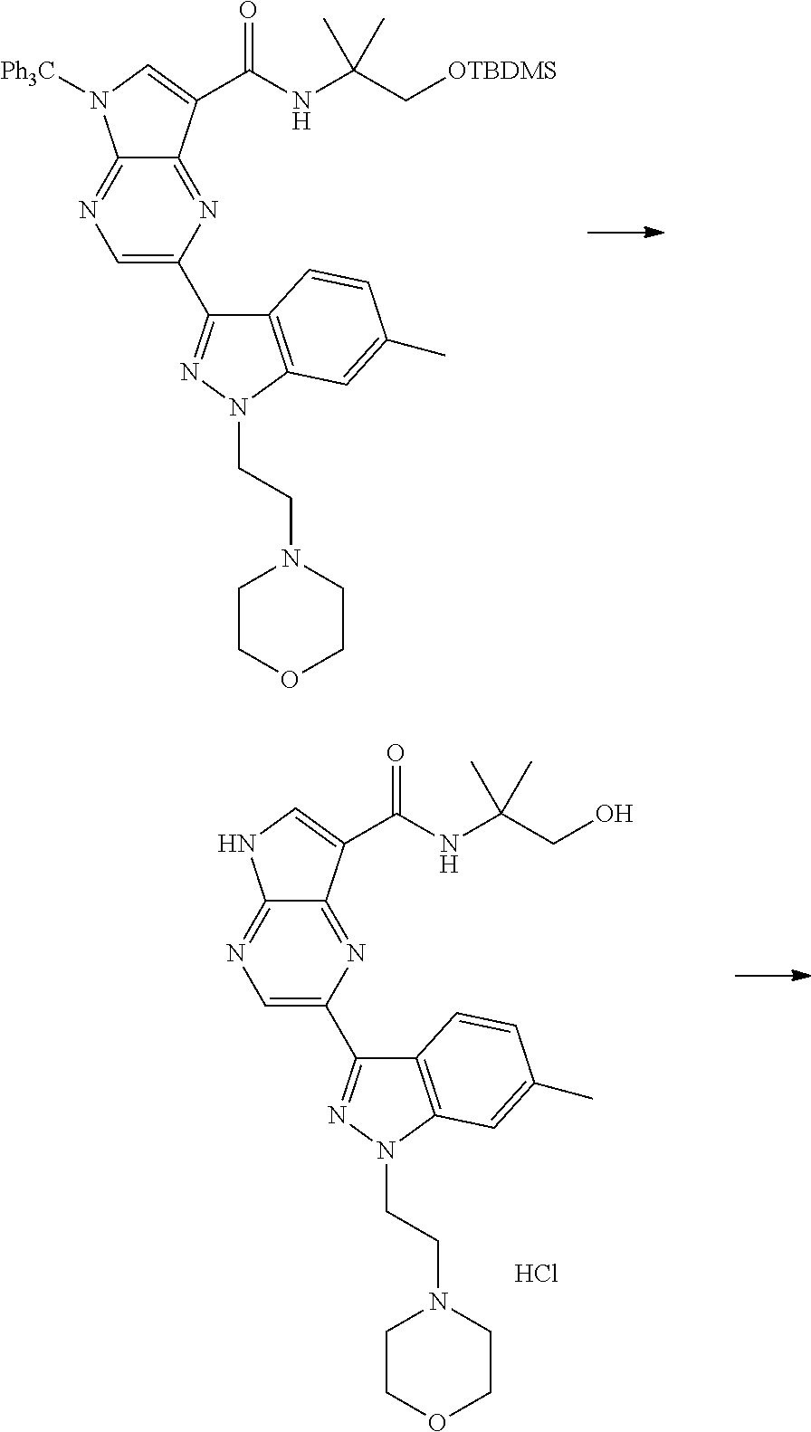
C1=C(C2=NN(CCN3CCOCC3)C3=C2C=CC(C)=C3)N=C2C(=N1)N([Ph3C])C=C2C(NC(C[OTBDMS])(C)C)=O.C1=C(C2=NN(CCN3CCOCC3)C3=C2C=CC(C)=C3)N=C2C(=N1)NC=C2C(NC(CO)(C)C)=O.Cl
